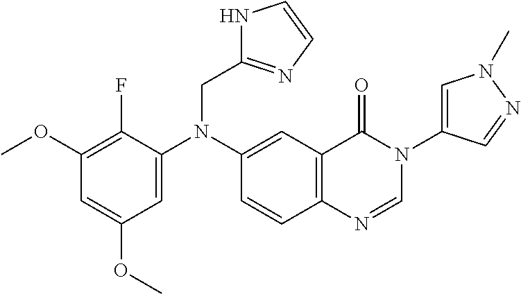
C1=C(N(C2=CC3=C(C=C2)N=CN(C2=CN(C)N=C2)C3=O)CC2=NC=CN2)C(F)=C(OC)C=C1OC
